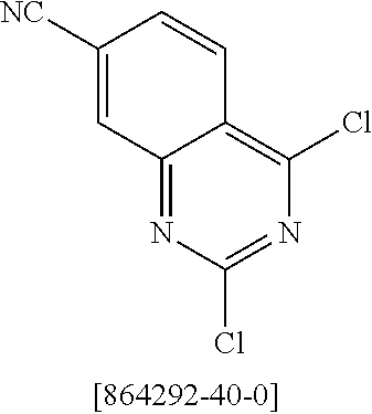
C1([NC])=CC2=NC(Cl)=NC(Cl)=C2C=C1
